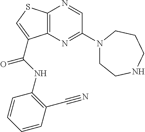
C1(N2CCNCCC2)=NC2=C(N=C1)SC=C2C(=O)NC1=C(C#N)C=CC=C1
